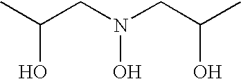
CC(CN(CC(C)O)O)O
